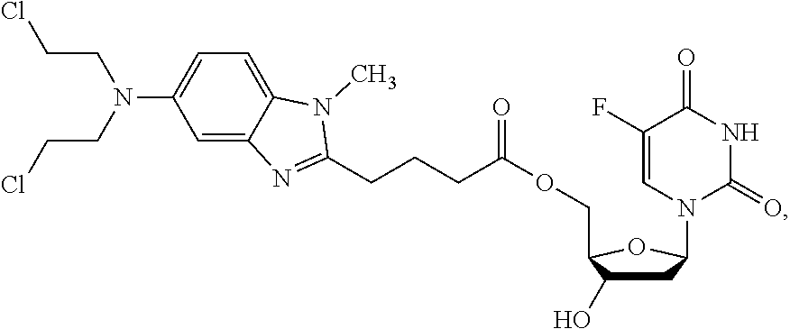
C1=C2C(=CC=C1N(CCCl)CCCl)N(C)C(CCCC(=O)OCC1C(O)CC(N3C(=O)NC(=O)C(F)=C3)O1)=N2
